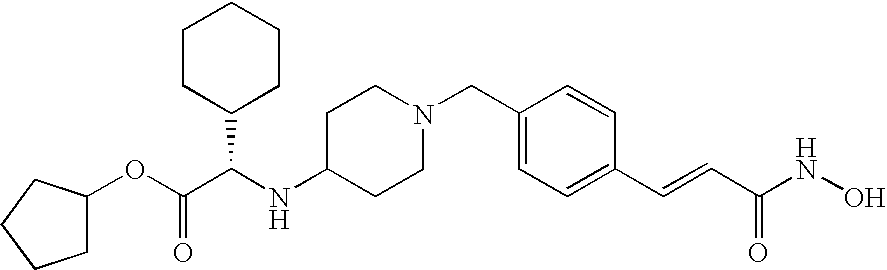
C1C(OC(C(NC2CCN(CC3=CC=C(C=CC(NO)=O)C=C3)CC2)C2CCCCC2)=O)CCC1
